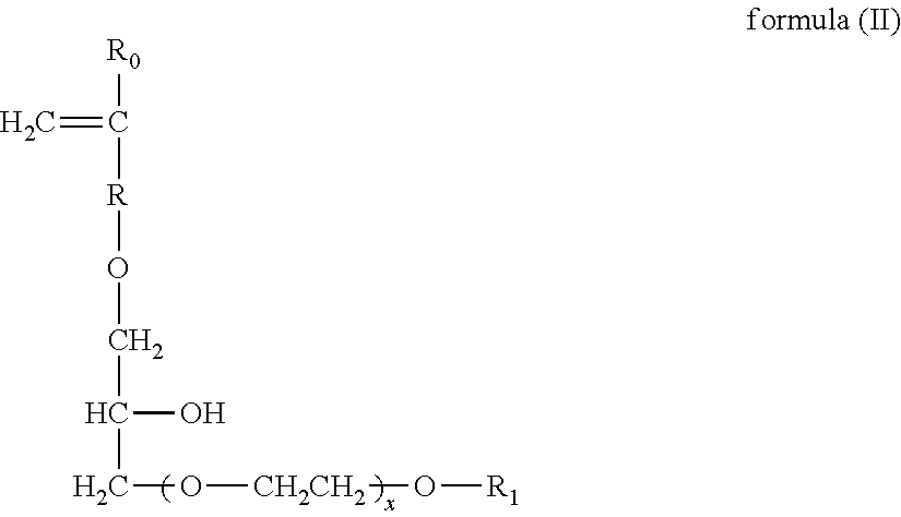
C=C([R0])[R]OCC(O)CO[CH2CH2]O[R1]
